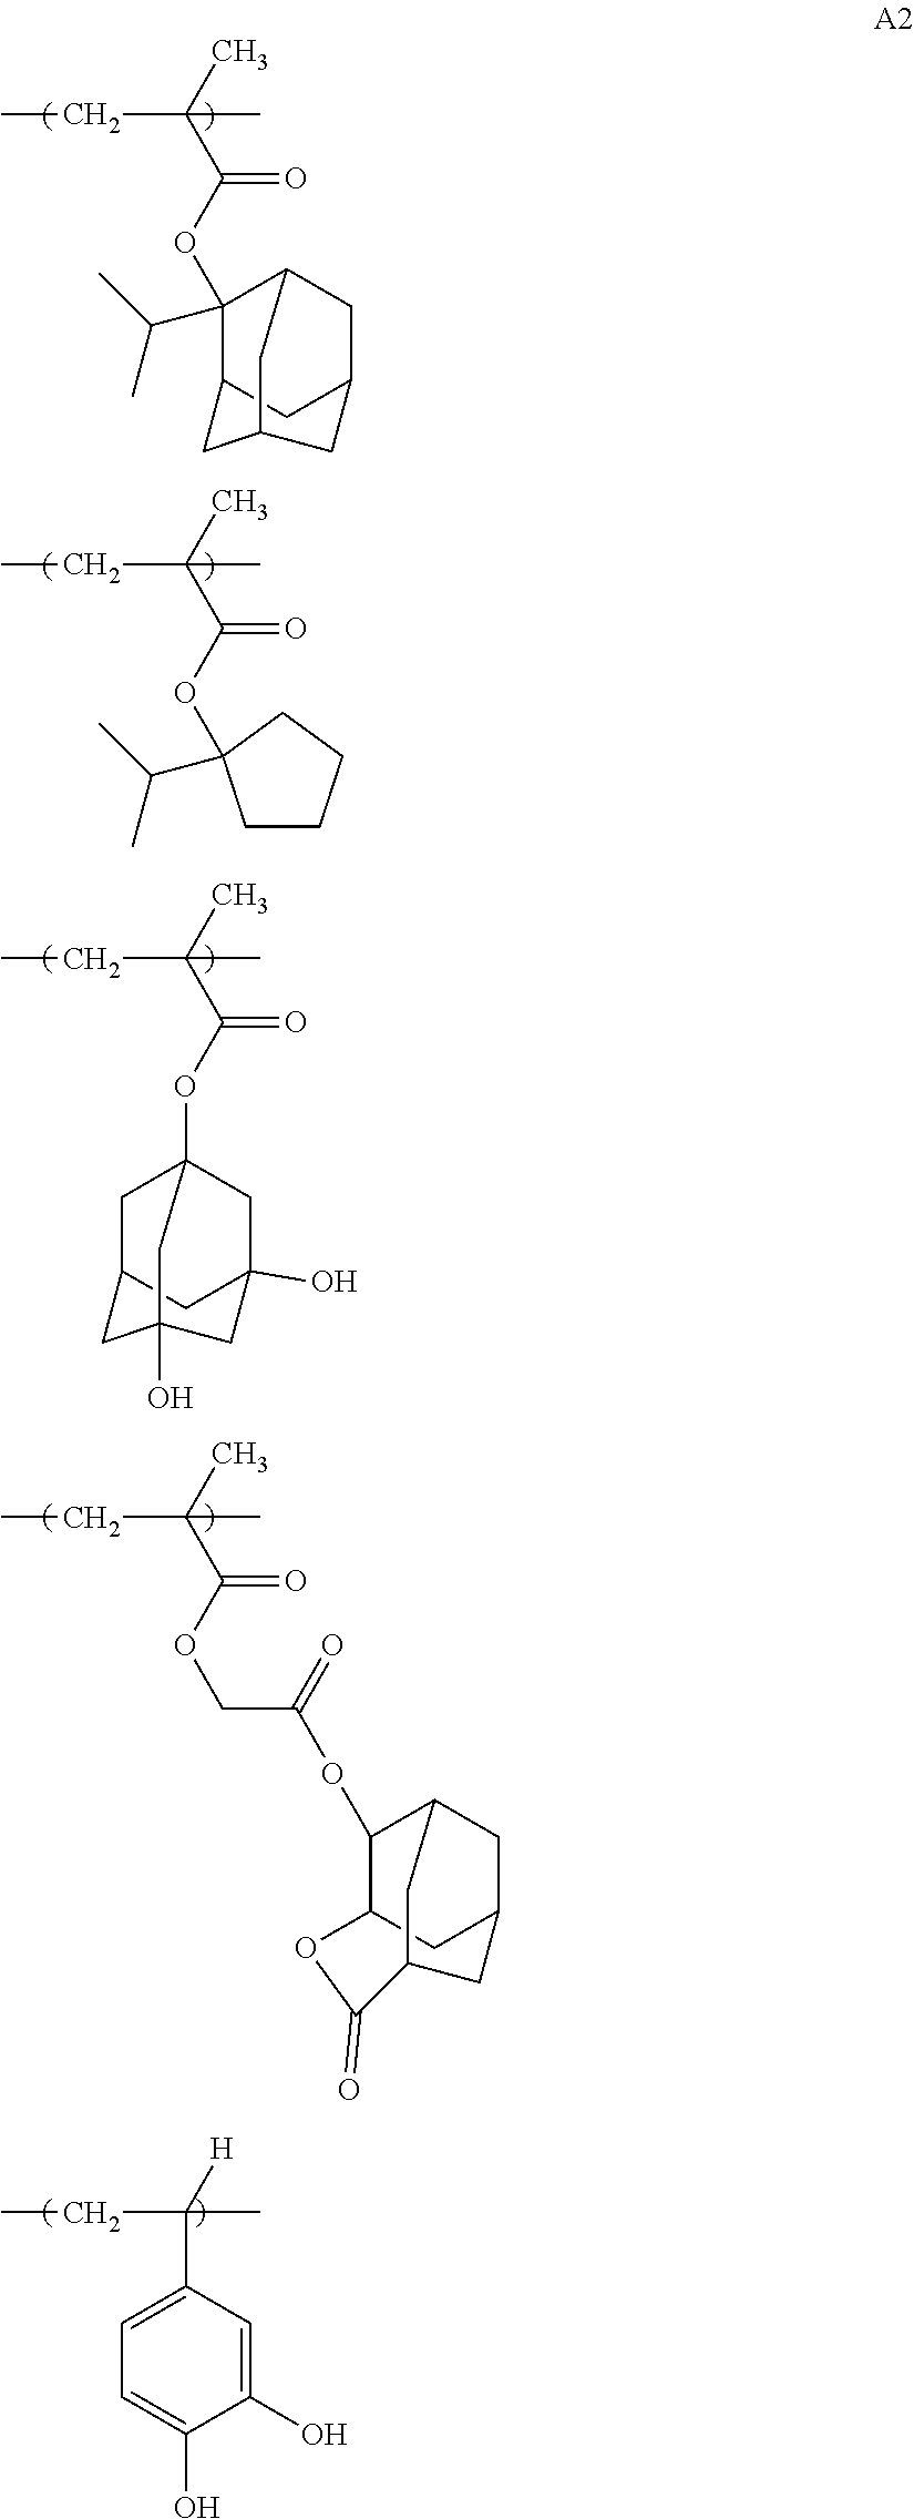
C(C(C)(C(OC1(C(C)C)C2CC3CC1CC(C2)C3)=O)C)C.C(C(C)(C(OC1(C(C)C)CCCC1)=O)C)C.C(C(C)(C(OC12CC3CC(O)(C1)CC(O)(C3)C2)=O)C)C.C(C(C)(C(OCC(OC1C2CC3CC1CC(C3)C(=O)O2)=O)=O)C)C.C(C(C)(C1=CC=C(O)C(O)=C1)[H])C
